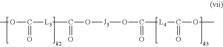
COC([L3]C(O[J3]OC([L4]C(OC)=O)=O)=O)=O
